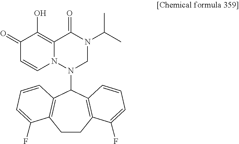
C1(=O)C=CN2C(=C1O)C(=O)N(C(C)C)CN2C1C2=C(CCC3=C1C=CC=C3F)C(F)=CC=C2
